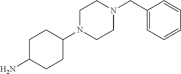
C1C(N)CCC(N2CCN(CC3=CC=CC=C3)CC2)C1
